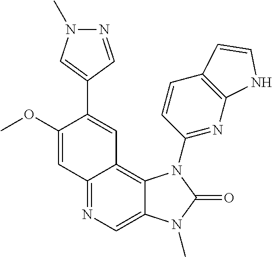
C12=NC=C3C(=C1C=C(C1=CN(C)N=C1)C(OC)=C2)N(C1=NC2=C(C=C1)C=CN2)C(=O)N3C
